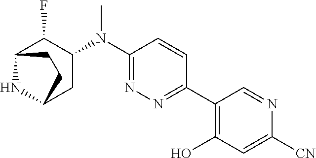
C1(N(C2=NN=C(C3=C(O)C=C([CN])N=C3)C=C2)C)C(F)C2NC(C1)CC2
